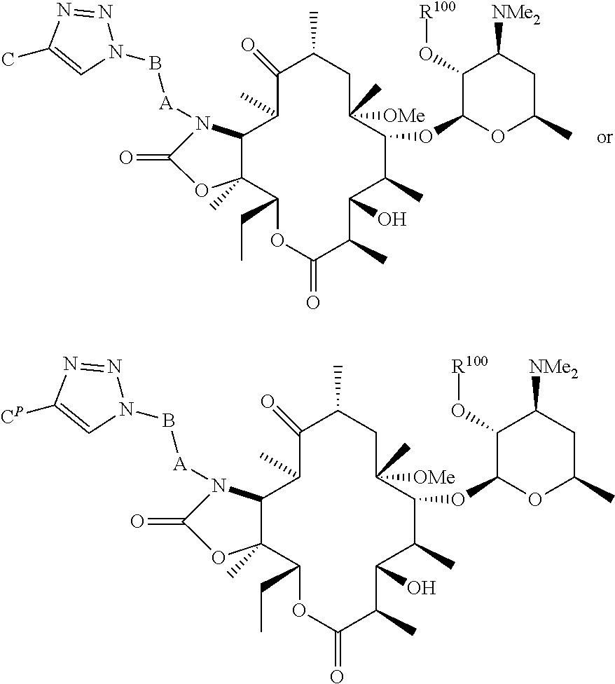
C1(=O)C(C)CC([OMe])(C)C(OC2OC(C)CC([NMe2])C2O[R100])C(C)C(O)C(C)C(=O)OC(CC)C2(C)C(C1C)N([A]BN1N=NC(C)=C1)C(=O)O2.C1(=O)C(C)CC([OMe])(C)C(OC2OC(C)CC([NMe2])C2O[R100])C(C)C(O)C(C)C(=O)OC(CC)C2(C)C(N([A]BN3N=NC([CP])=C3)C(=O)O2)C1C
